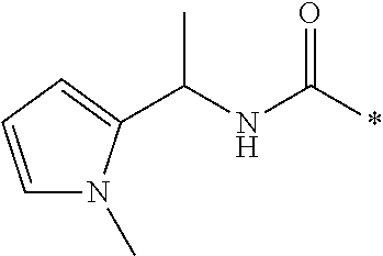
N(C(C)C1=CC=CN1C)C(*)=O
